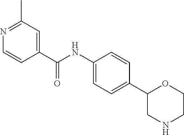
N1=C(C)C=C(C(NC2=CC=C(C3CNCCO3)C=C2)=O)C=C1
